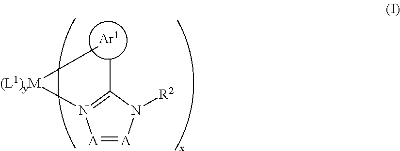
[Ar1].[(L1)yM](C)N1=C(C)N([R2])[A]=[A]1
